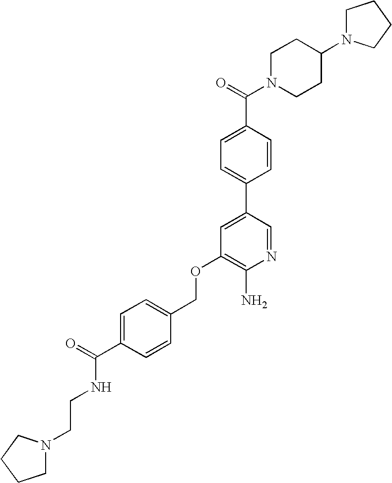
C(OC1=C(N)N=CC(C2=CC=C(C(=O)N3CCC(N4CCCC4)CC3)C=C2)=C1)C1=CC=C(C(=O)NCCN2CCCC2)C=C1
